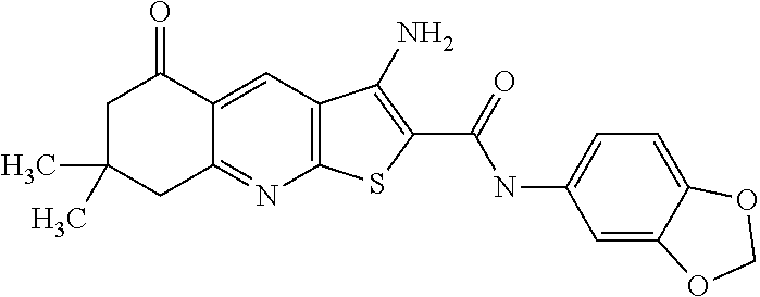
C1C(C)(C)CC2=NC3=C(C=C2C1=O)C(N)=C(C(=O)NC1=CC=C2C(=C1)OCO2)S3
